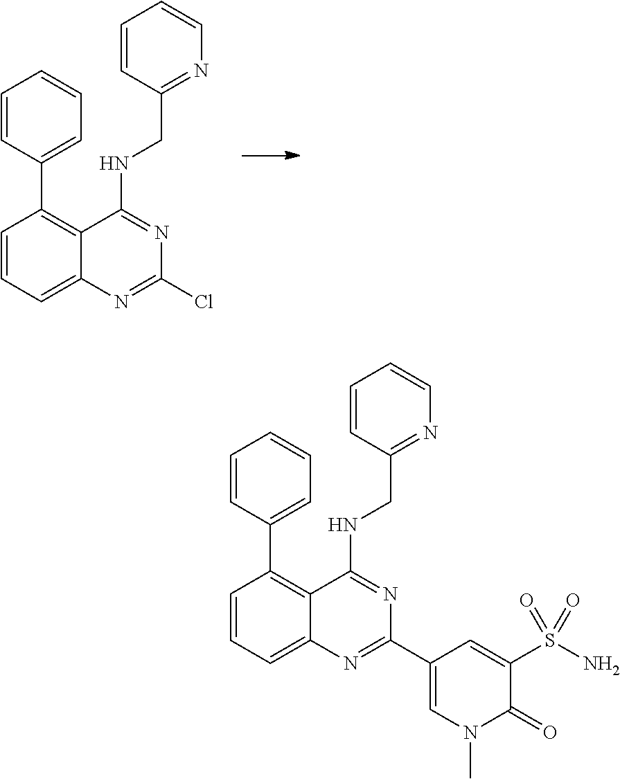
C1=CC=C2C(=C1C1=CC=CC=C1)C(NCC1=NC=CC=C1)=NC(Cl)=N2.C1=C(C2=NC3=CC=CC(C4=CC=CC=C4)=C3C(NCC3=NC=CC=C3)=N2)C=C(S(N)(=O)=O)C(=O)N1C
